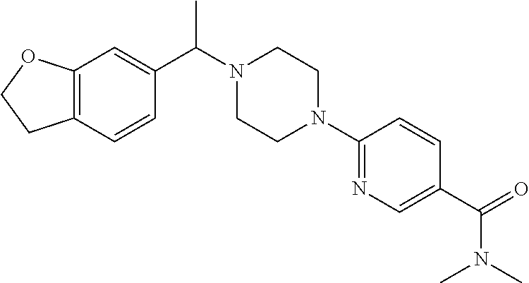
C1(C(N2CCN(C3=NC=C(C(N(C)C)=O)C=C3)CC2)C)=CC2=C(C=C1)CCO2
